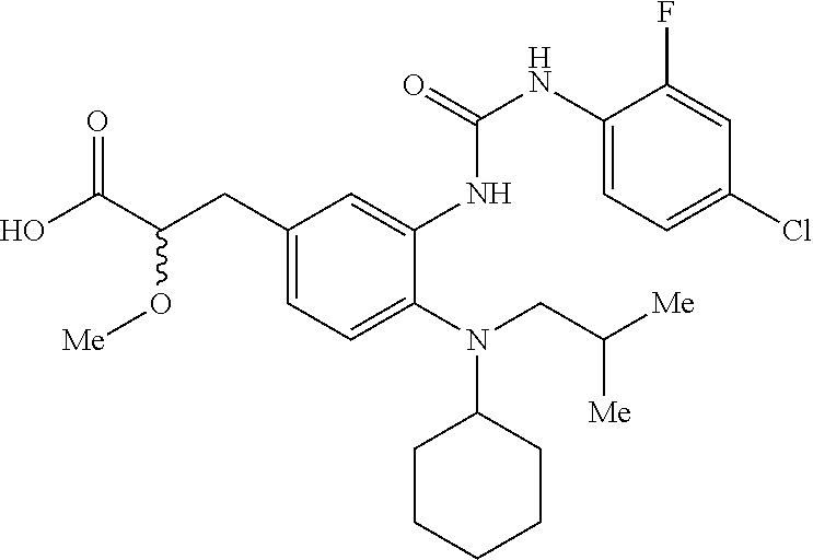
N(C1CCCCC1)(CC([Me])[Me])C1=CC=C(CC(C(O)=O)O[Me])C=C1NC(=O)NC1=CC=C(Cl)C=C1F
